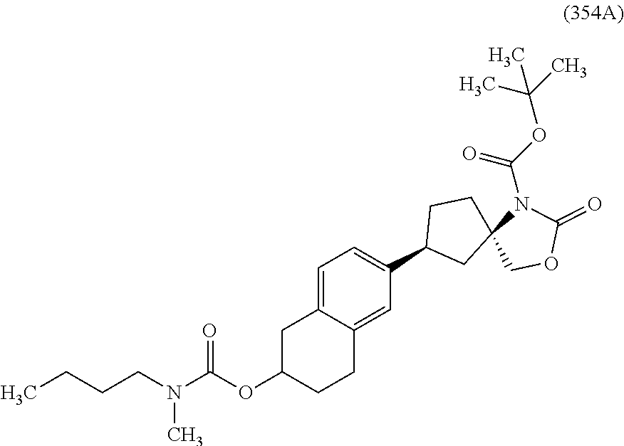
C1C(OC(N(CCCC)C)=O)CCC2=CC(C3CC4(CC3)N(C(OC(C)(C)C)=O)C(=O)OC4)=CC=C12
